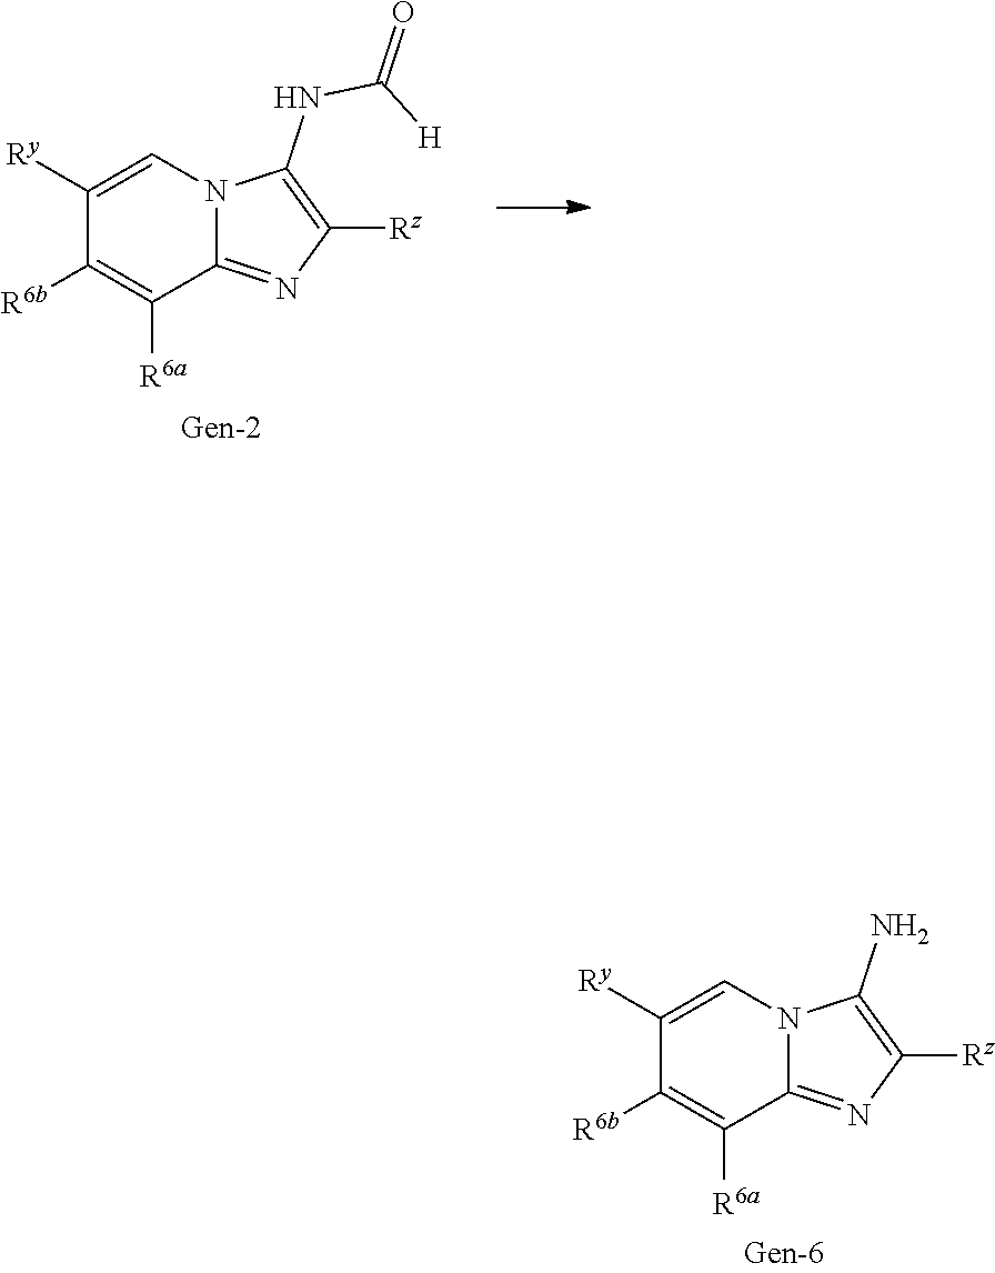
N12C(=NC([Rz])=C1N)C([R6a])=C([R6b])C([Ry])=C2.N12C(=NC([Rz])=C1NC(=O)[H])C([R6a])=C([R6b])C([Ry])=C2
